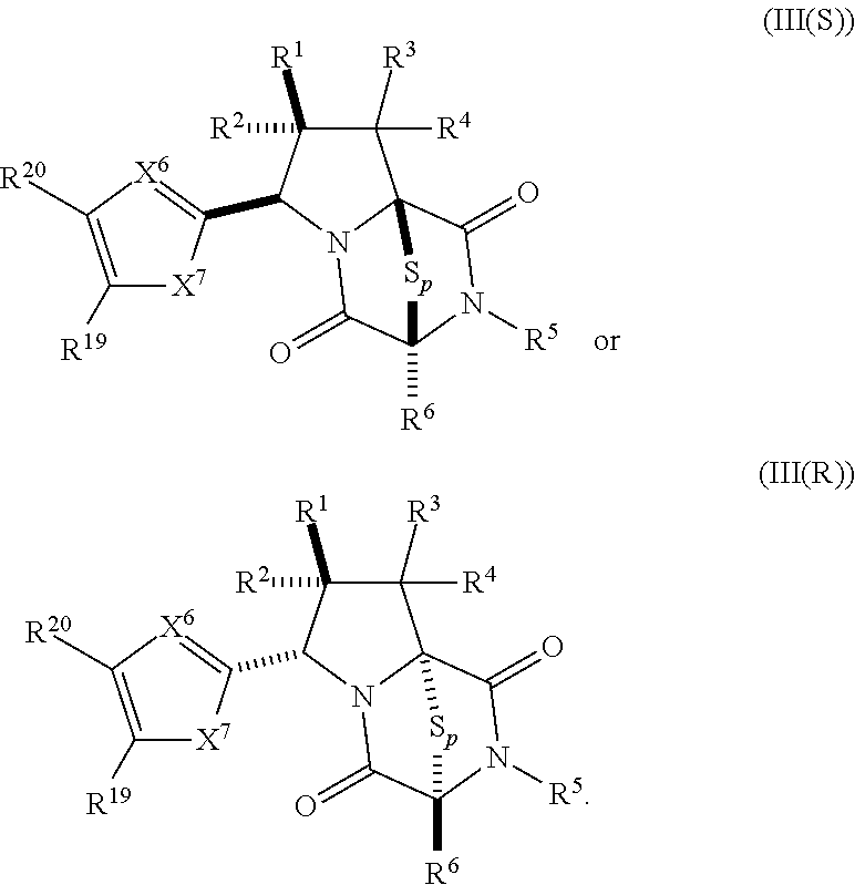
C1([R1])([R2])C(C2=[X6]C([R20])=C([R19])[X7]2)N2C3(C1([R3])[R4])C(=O)N([R5])C([R6])(C2=O)[Sp]3.C1([R1])([R2])C(C2=[X6]C([R20])=C([R19])[X7]2)N2C3(C1([R3])[R4])C(=O)N([R5])C([R6])(C2=O)[Sp]3
